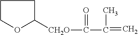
C1OC([CH2O]C(=O)C(C)=C)CC1
